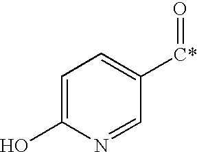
C1=C(O)N=CC([C*]=O)=C1
